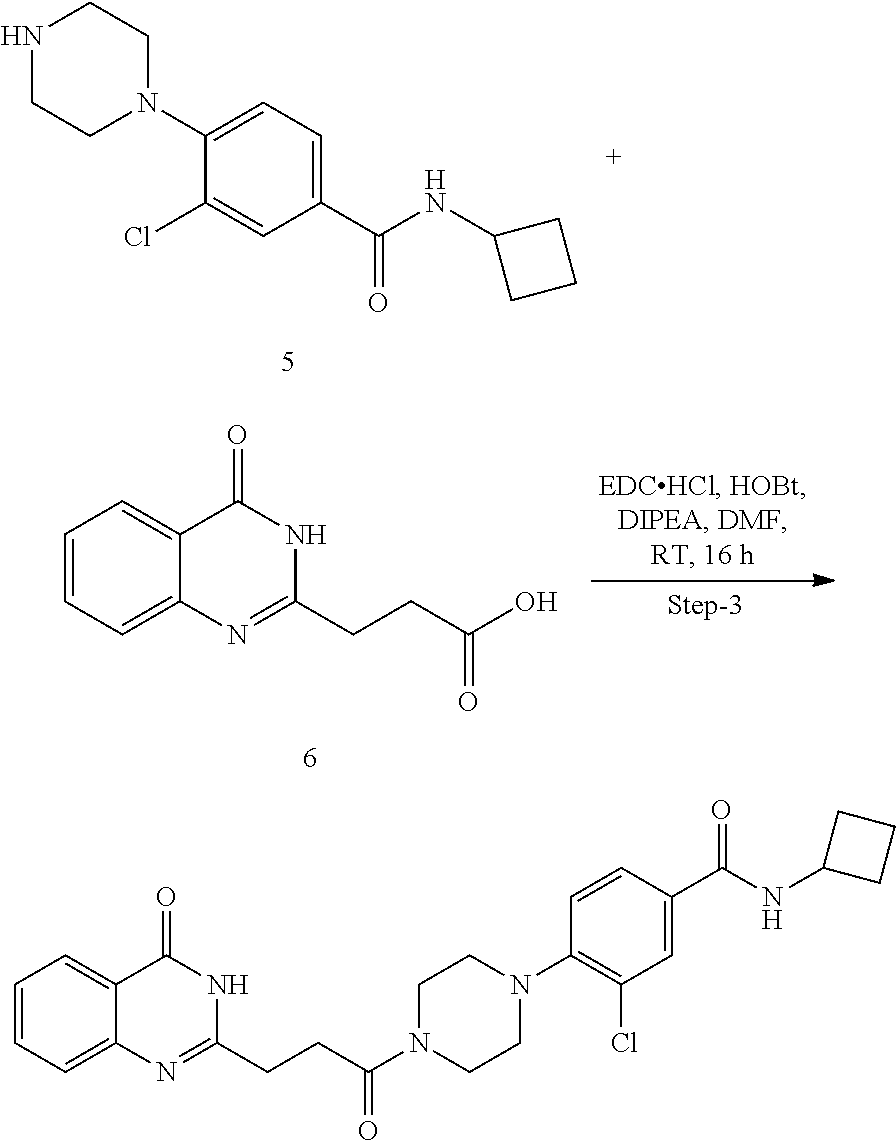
C1(Cl)=CC(C(NC2CCC2)=O)=CC=C1N1CCNCC1.C12=CC=CC=C1C(=O)NC(CCC(O)=O)=N2.C12=CC=CC=C1C(=O)NC(CCC(N1CCN(C3=C(Cl)C=C(C(NC4CCC4)=O)C=C3)CC1)=O)=N2
